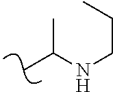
CC(NCCC)C
